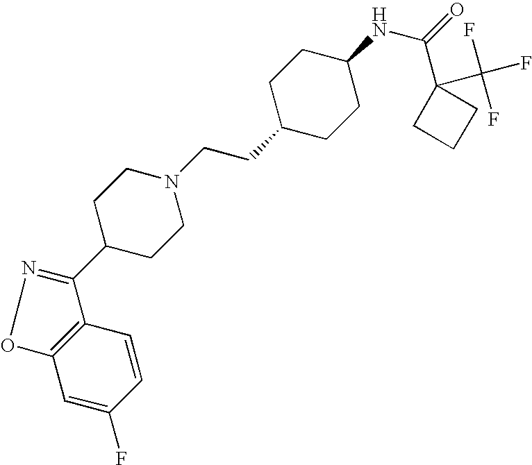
C12=C(C=CC(F)=C1)C(C1CCN(CCC3CCC(NC(=O)C4(C(F)(F)F)CCC4)CC3)CC1)=NO2
